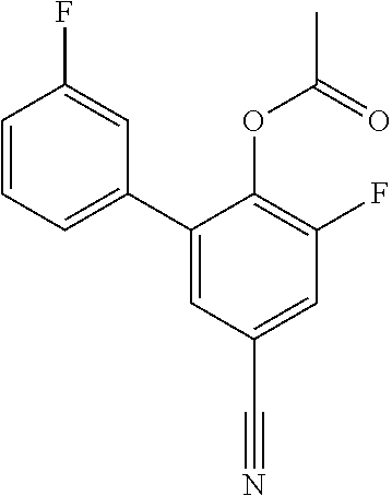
C1=CC=C(C2=CC(C#N)=CC(F)=C2OC(C)=O)C=C1F
